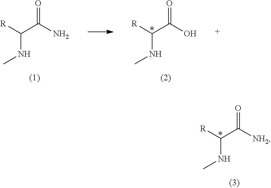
[R]C(C(O)=O)NC.[R]C(C(N)=O)NC.[R]C(C([NH2])=O)NC
